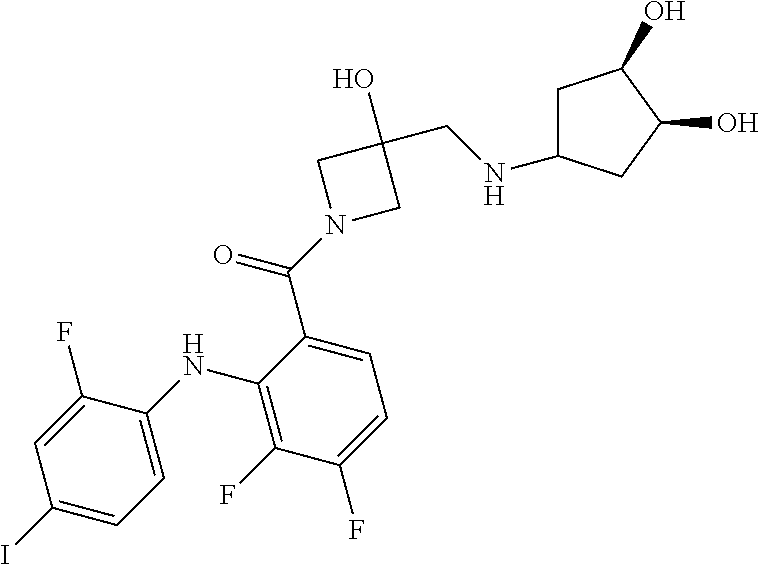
C1(I)=CC=C(NC2=C(F)C(F)=CC=C2C(N2CC(CNC3CC(O)C(O)C3)(O)C2)=O)C(F)=C1
